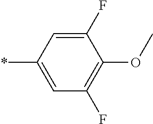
C1(F)=CC(*)=CC(F)=C1OC
